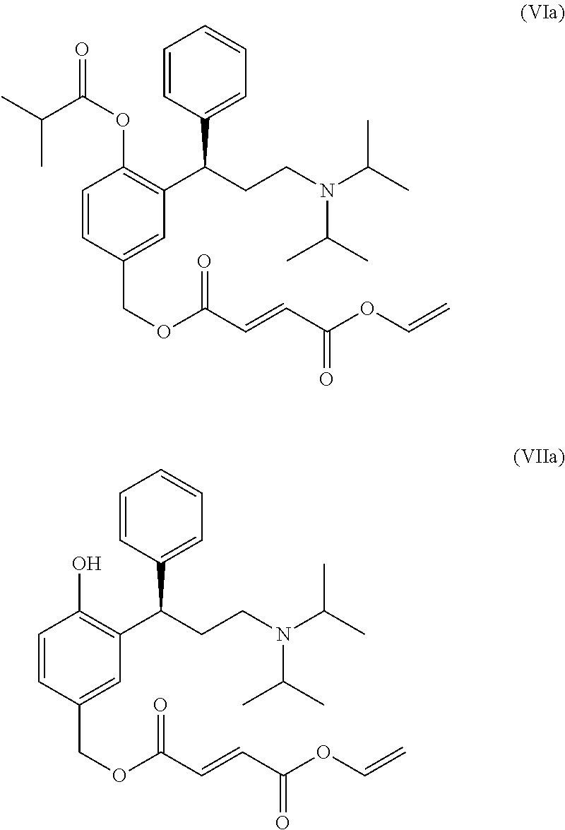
C1=CC(COC(C=CC(OC=C)=O)=O)=CC(C(CCN(C(C)C)C(C)C)C2=CC=CC=C2)=C1OC(C(C)C)=O.C1=CC(COC(C=CC(OC=C)=O)=O)=CC(C(CCN(C(C)C)C(C)C)C2=CC=CC=C2)=C1O
